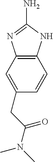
C12=C(C=C(CC(N(C)C)=O)C=C1)N=C(N)N2
